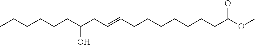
CCCCCCC(CC=CCCCCCCCC(OC)=O)O
